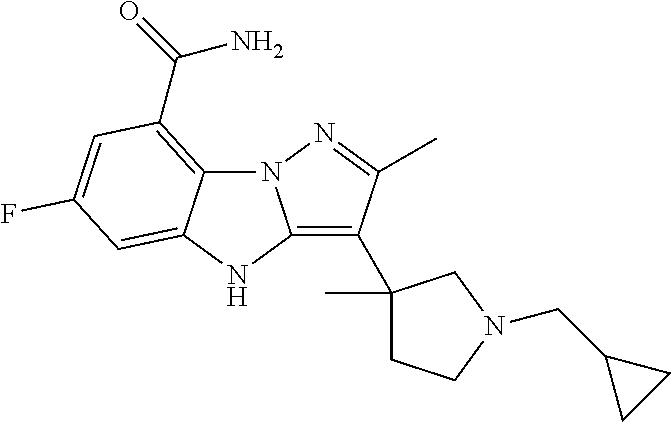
N12C3=C(C(N)=O)C=C(F)C=C3NC1=C(C1(C)CCN(CC3CC3)C1)C(C)=N2
